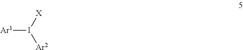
[Ar1]I([X])[Ar2]
